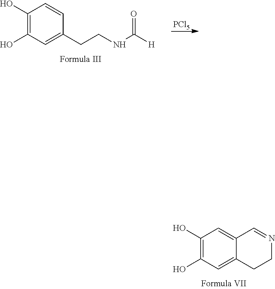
C1(O)=C(O)C=C2C(=C1)C=NCC2.C1(O)=C(O)C=C(CCNC([H])=O)C=C1.[PCl5]
